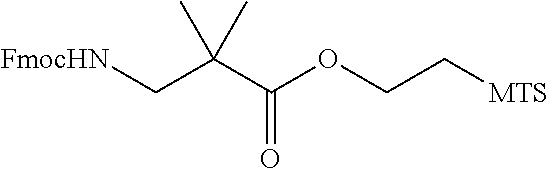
O(C(C(C[FmocHN])(C)C)=O)CC[MTS]
